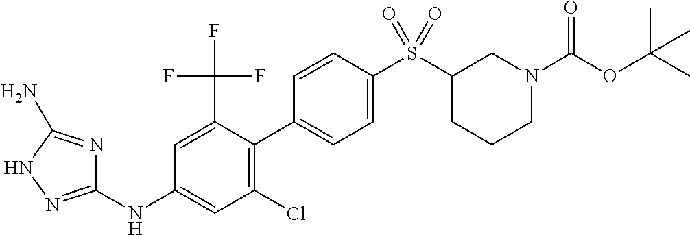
C1(NC2=CC(Cl)=C(C3=CC=C(S(C4CCCN(C(OC(C)(C)C)=O)C4)(=O)=O)C=C3)C(C(F)(F)F)=C2)=NNC(N)=N1
